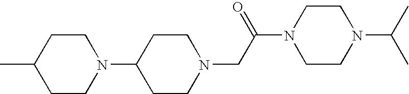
C1CN(CC(=O)N2CCN(C(C)C)CC2)CCC1N1CCC(C)CC1
